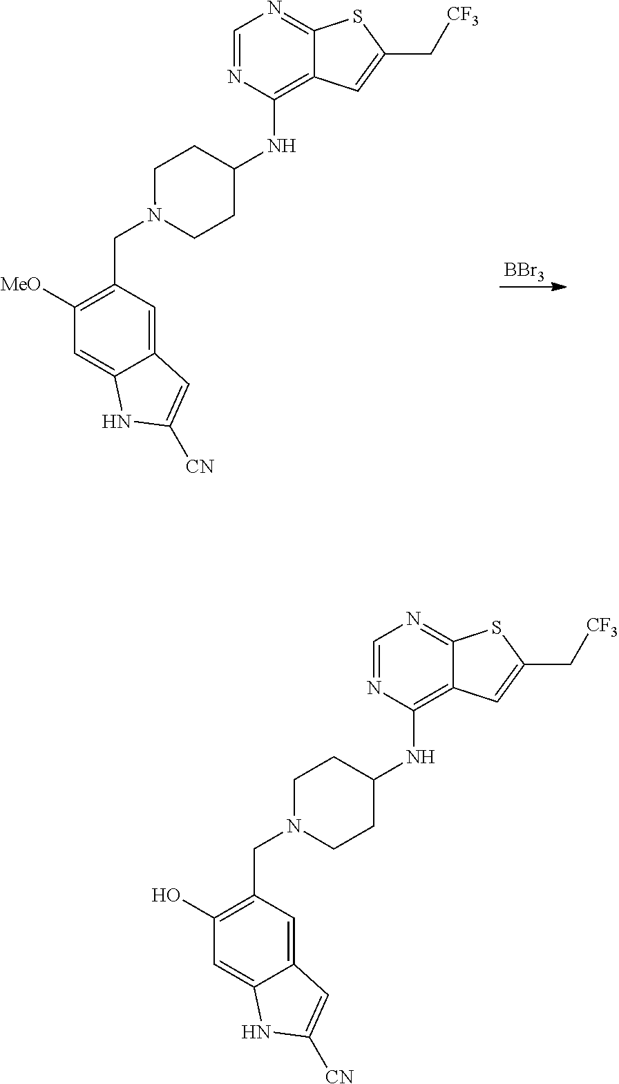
[BBr3].C12=CC(CN3CCC(NC4=C5C(=NC=N4)SC(C[CF3])=C5)CC3)=C([MeO])C=C1NC([CN])=C2.C12=CC(CN3CCC(NC4=C5C(=NC=N4)SC(C[CF3])=C5)CC3)=C(O)C=C1NC([CN])=C2
